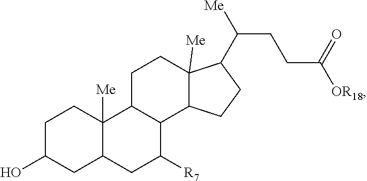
C1C(O)CC2C([Me])(C1)C1C(C([R7])C2)C2C([Me])(CC1)C(C(CCC([OR18])=O)[Me])CC2
